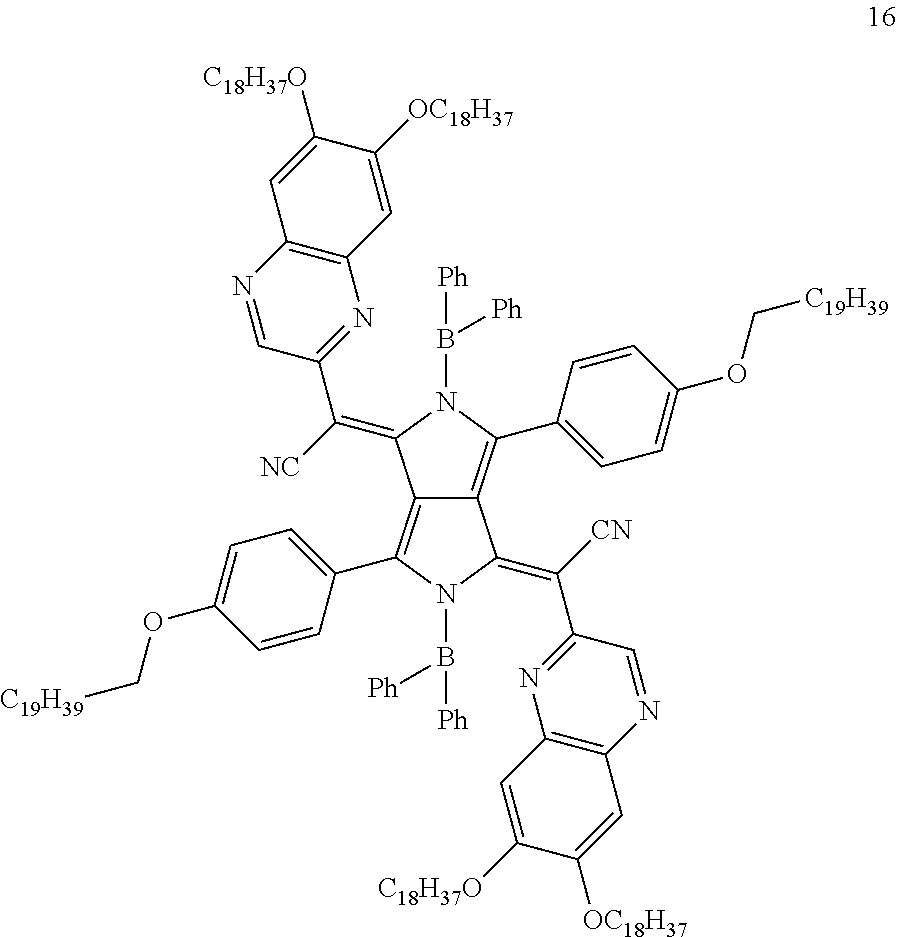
C12=C(C3=CC=C(OC[C19H39])C=C3)N(B([Ph])[Ph])C(=C([CN])C3=NC4=C(N=C3)C=C([OC18H37])C([C18H37O])=C4)C1=C(C1=CC=C(OC[C19H39])C=C1)N(B([Ph])[Ph])C2=C([NC])C1=NC2=C(N=C1)C=C([C18H37O])C([OC18H37])=C2
